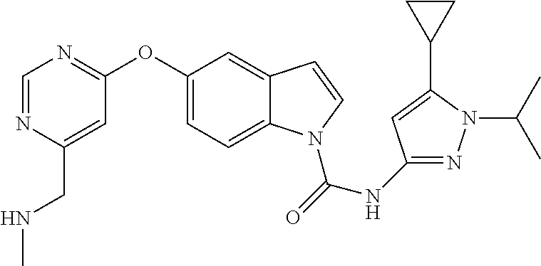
C1(OC2=NC=NC(CNC)=C2)=CC=C2C(=C1)C=CN2C(=O)NC1=NN(C(C)C)C(C2CC2)=C1
